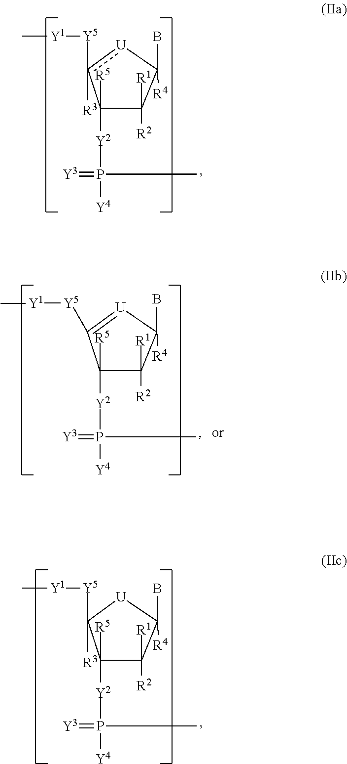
C1([R5])([Y2]P(=[Y3])(C)[Y4])C([R1])([R2])C(B)([R4])[U]c1([Y5][Y1]C)[R3].C1([R5])([Y2]P(=[Y3])(C)[Y4])C([R1])([R2])C(B)([R4])[U]=C1[Y5][Y1]C.C1([R5])([Y2]P(=[Y3])(C)[Y4])C([R1])([R2])C(B)([R4])[U]C1([Y5][Y1]C)[R3]
